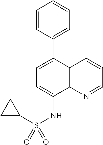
C12=C(N=CC=C1)C(NS(C1CC1)(=O)=O)=CC=C2C1=CC=CC=C1
